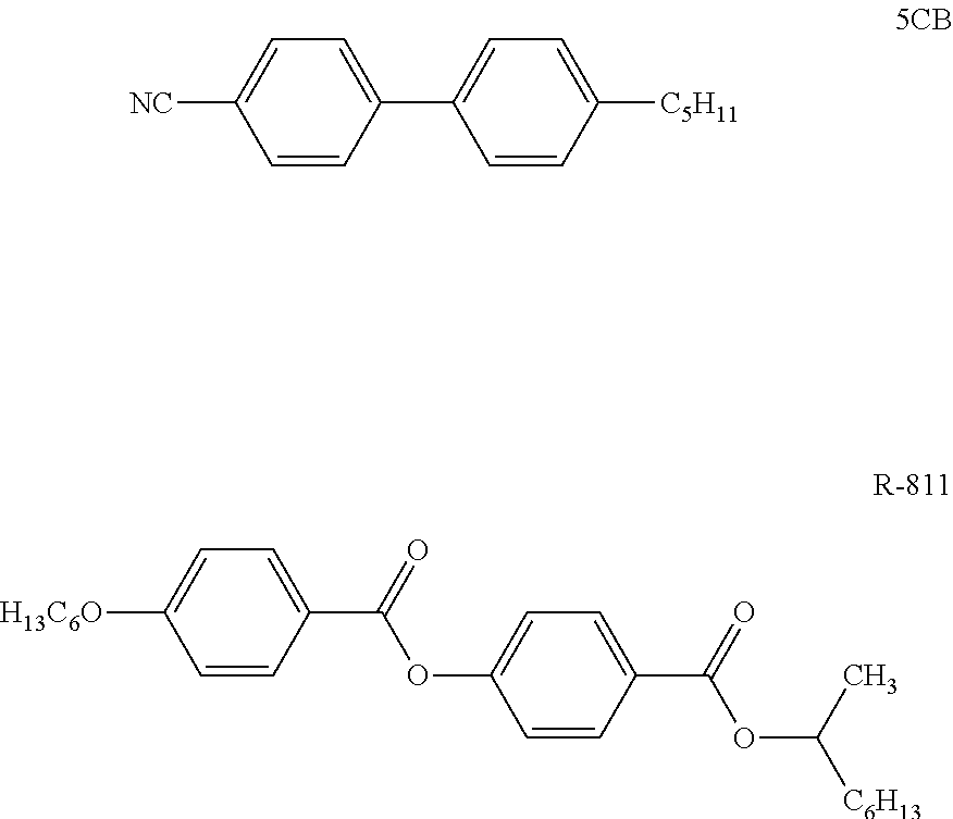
C1=CC(C2=CC=C([C5H11])C=C2)=CC=C1[NC].C1=CC(C(=O)OC2=CC=C(C(=O)OC([C6H13])C)C=C2)=CC=C1[H13C6O]
